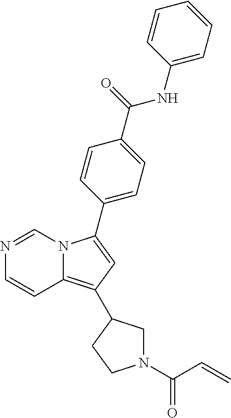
C12=C(C3CN(C(C=C)=O)CC3)C=C(C3=CC=C(C(=O)NC4=CC=CC=C4)C=C3)N1C=NC=C2
